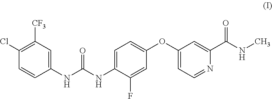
C1(Cl)=C([CF3])C=C(NC(NC2=CC=C(OC3=CC=NC(C(NC)=O)=C3)C=C2F)=O)C=C1
